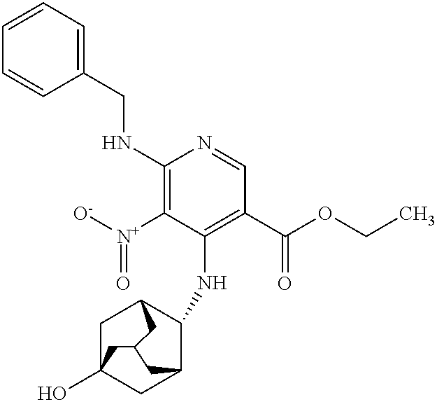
N(C1=C([N+](=O)[O-])C(NC2C3CC4(O)CC2CC(C4)C3)=C(C(=O)OCC)C=N1)CC1=CC=CC=C1
